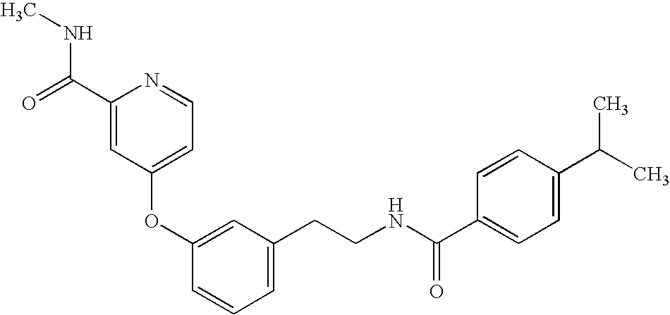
C1(OC2=CC(CCNC(=O)C3=CC=C(C(C)C)C=C3)=CC=C2)=CC=NC(C(NC)=O)=C1
